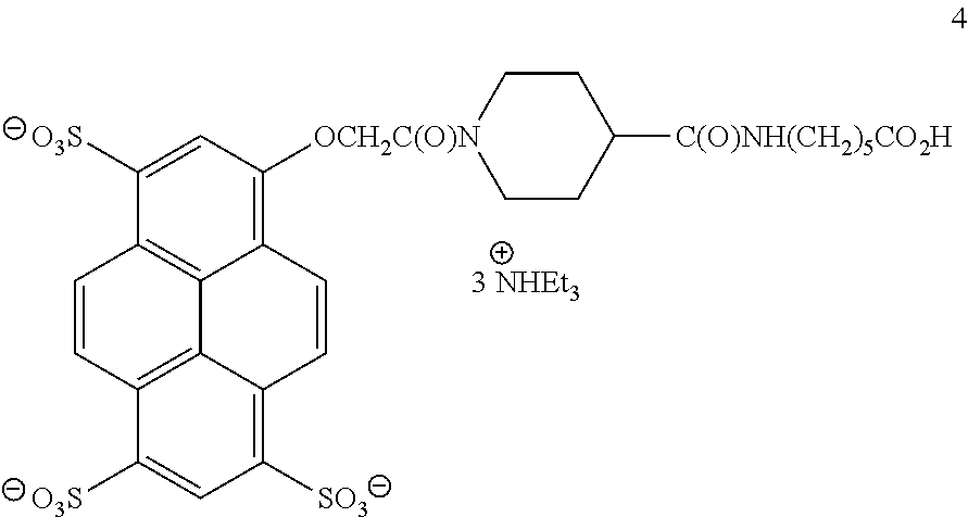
C12=C3C(=C([OCH2C(O)N]4CCC([C(O)NH(CH2)5CO2H])CC4)C=C1[O3S])C=CC1=C([SO3])C=C([O3S])C(=C31)C=C2
